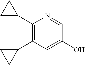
C1(C2CC2)=C(C2CC2)C=C(O)C=N1
